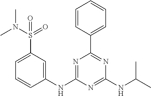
N1=C(NC2=CC(S(N(C)C)(=O)=O)=CC=C2)N=C(NC(C)C)N=C1C1=CC=CC=C1
